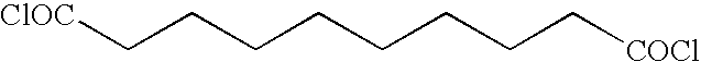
[ClOC]CCCCCCCC[COCl]
